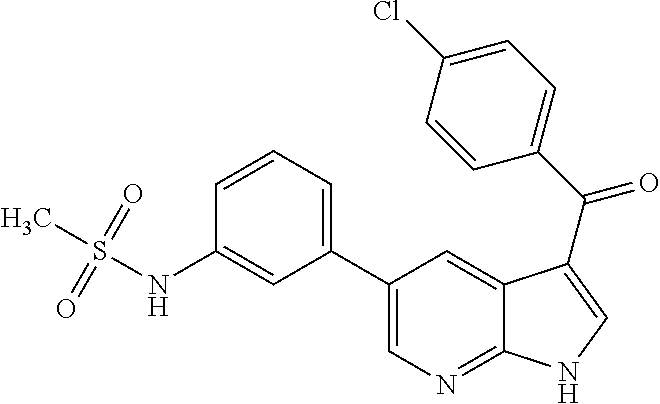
C1(C2=CN=C3C(=C2)C(C(C2=CC=C(Cl)C=C2)=O)=CN3)=CC=CC(NS(=O)(=O)C)=C1
